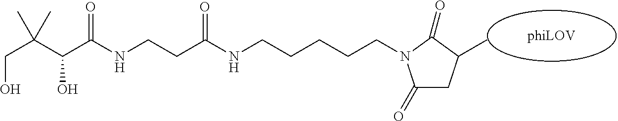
OCC(C(C(NCCC(=O)NCCCCCN1C(=O)CC(C)C1=O)=O)O)(C)C
